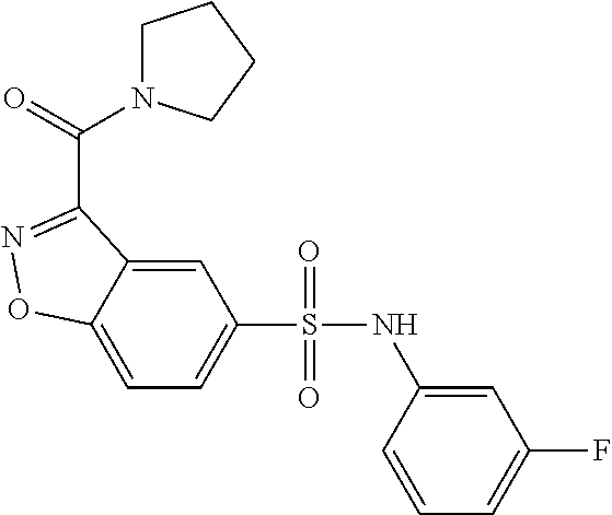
C12=CC(S(NC3=CC(F)=CC=C3)(=O)=O)=CC=C1ON=C2C(N1CCCC1)=O
